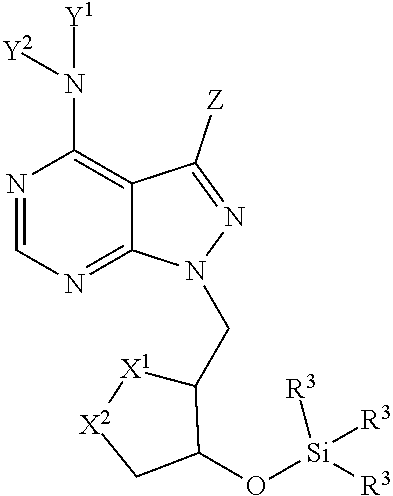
N1=CN=C2C(=C1N([Y1])[Y2])C([Z])=NN2CC1[X1][X2]CC1O[Si]([R3])([R3])[R3]
